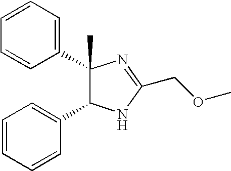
C1(C2(C)C(C3=CC=CC=C3)NC(COC)=N2)=CC=CC=C1
